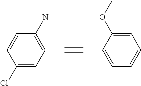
C(#CC1=CC=CC=C1OC)C1=C(N)C=CC(Cl)=C1
